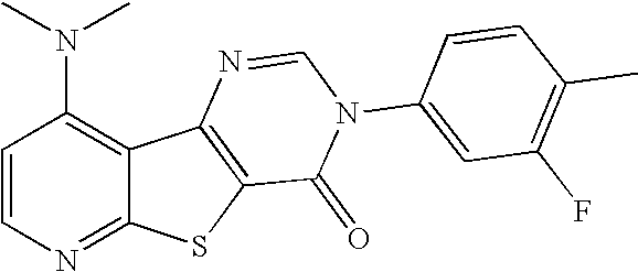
C1(N(C)C)=C2C(=NC=C1)SC1=C2N=CN(C2=CC(F)=C(C)C=C2)C1=O
